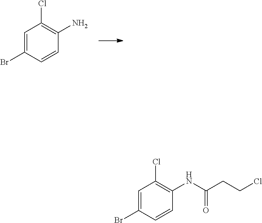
C1=C(Br)C=CC(N)=C1Cl.C1=C(Br)C=CC(NC(CCCl)=O)=C1Cl
